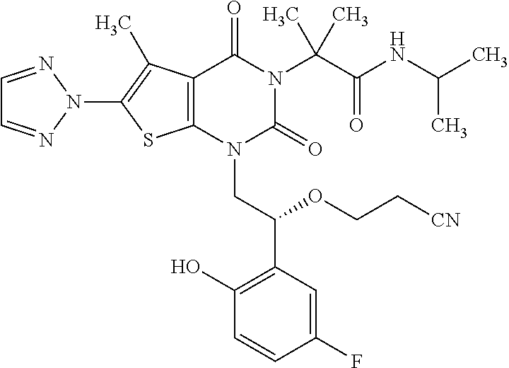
C1=NN(C2=C(C)C3=C(S2)N(CC(C2=C(O)C=CC(F)=C2)OCC[CN])C(=O)N(C(C(=O)NC(C)C)(C)C)C3=O)N=C1
